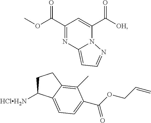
C1(C(OC)=O)=NC2=CC=NN2C(C([OH])=O)=C1.C1C([HClH2N])C2=CC=C(C(OCC=C)=O)C(C)=C2C1
